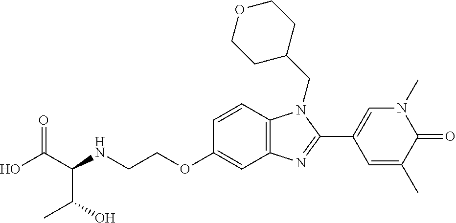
OC(C(NCCOC1=CC2=C(C=C1)N(CC1CCOCC1)C(C1=CN(C)C(=O)C(C)=C1)=N2)C(O)C)=O
